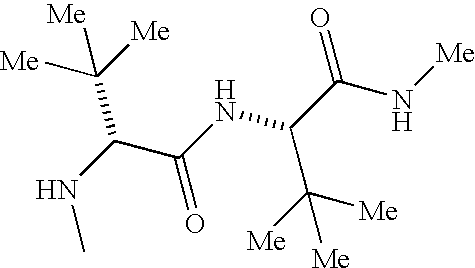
C(C(NC(C(N[Me])=O)C([Me])([Me])[Me])=O)(NC)C([Me])([Me])[Me]
